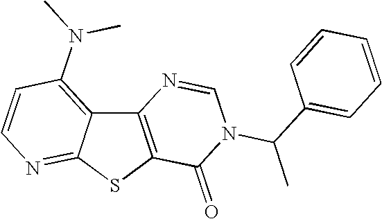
C12=C(SC3=NC=CC(N(C)C)=C13)C(=O)N(C(C)C1=CC=CC=C1)C=N2
